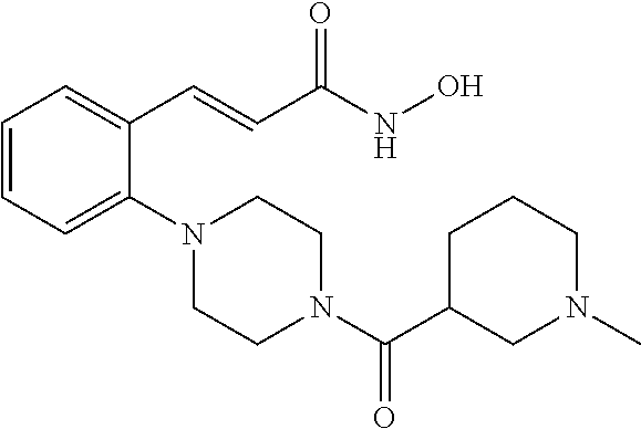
C1=CC=C(N2CCN(C(C3CN(C)CCC3)=O)CC2)C(C=CC(NO)=O)=C1
